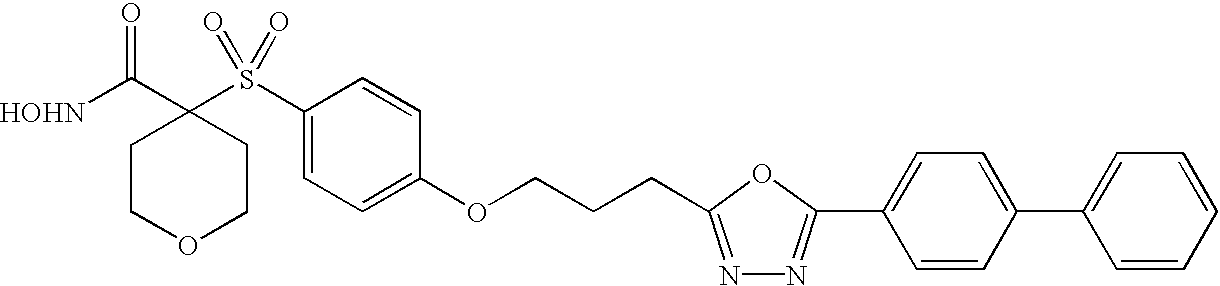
[HOHN]C(C1(S(C2=CC=C(OCCCC3=NN=C(C4=CC=C(C5=CC=CC=C5)C=C4)O3)C=C2)(=O)=O)CCOCC1)=O
